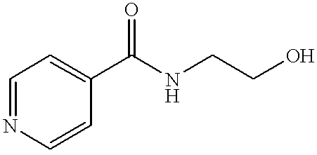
C1=NC=CC(C(NCCO)=O)=C1
